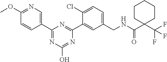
C1(C2=CN=C(OC)C=C2)=NC(O)=NC(C2=CC(CNC(C3(C(F)(F)F)CCCCC3)=O)=CC=C2Cl)=N1
